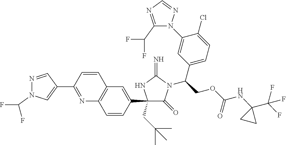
C1(C2=CC3=C(C=C2)N=C(C2=CN(C(F)F)N=C2)C=C3)(CC(C)(C)C)C(=O)N(C(COC(NC2(C(F)(F)F)CC2)=O)C2=CC=C(Cl)C(N3C(C(F)F)=NC=N3)=C2)C(=N)N1
